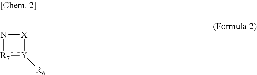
[X]1=N[R7]:[Y]1[R6]
